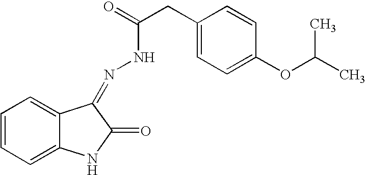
C1=CC=C2C(=C1)C(=NNC(CC1=CC=C(OC(C)C)C=C1)=O)C(=O)N2
